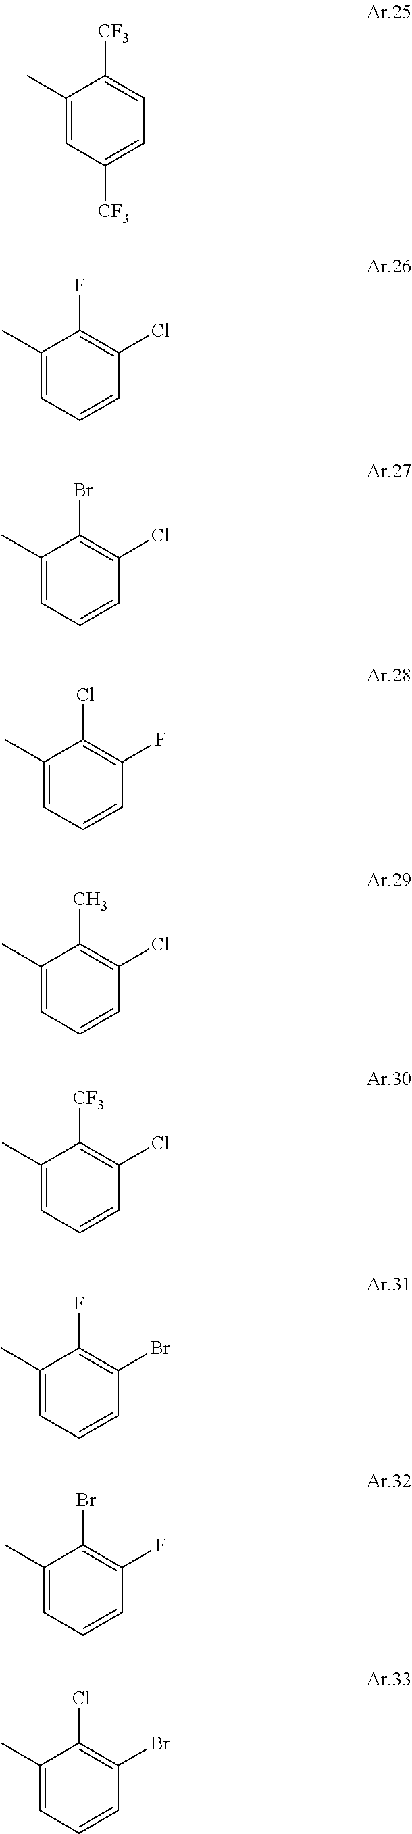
C1(C)=CC([CF3])=CC=C1[CF3].C1(C)=CC=CC(Cl)=C1F.C1(C)=CC=CC(Cl)=C1Br.C1(C)=CC=CC(F)=C1Cl.C1(C)=CC=CC(Cl)=C1C.C1(C)=CC=CC(Cl)=C1[CF3].C1(C)=CC=CC(Br)=C1F.C1(C)=CC=CC(F)=C1Br.C1(C)=CC=CC(Br)=C1Cl
